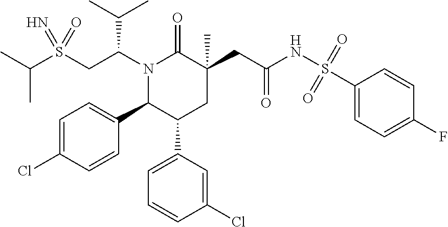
S(CC(N1C(=O)C(CC(=O)NS(C2=CC=C(F)C=C2)(=O)=O)(C)CC(C2=CC=CC(Cl)=C2)C1C1=CC=C(Cl)C=C1)C(C)C)(=N)(=O)C(C)C
